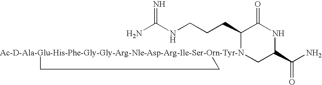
NC(NCCCC1[Ac-D-Ala-Glu-His-Phe-Gly-Gly-Arg-Nle-Asp-Arg-Ile-Ser-Orn-Tyr-N]2(CC(C(N)=O)NC1=O)CC2)=N
